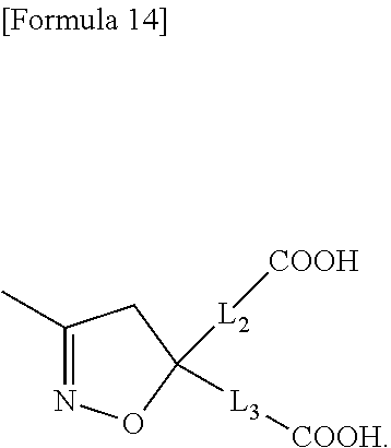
C1(C)=NOC([L2][COOH])([L3][COOH])C1
